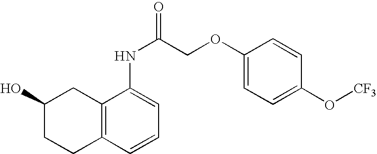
C12=C(C=CC=C1NC(=O)COC1=CC=C(O[CF3])C=C1)CCC(O)C2
